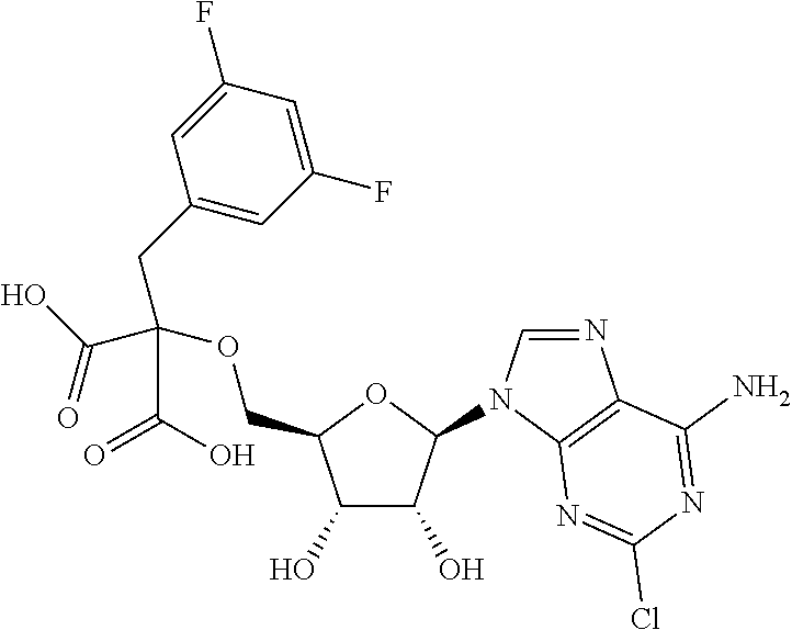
C1(O)C(O)C(N2C=NC3=C2N=C(Cl)N=C3N)OC1COC(CC1=CC(F)=CC(F)=C1)(C(=O)O)C(=O)O
